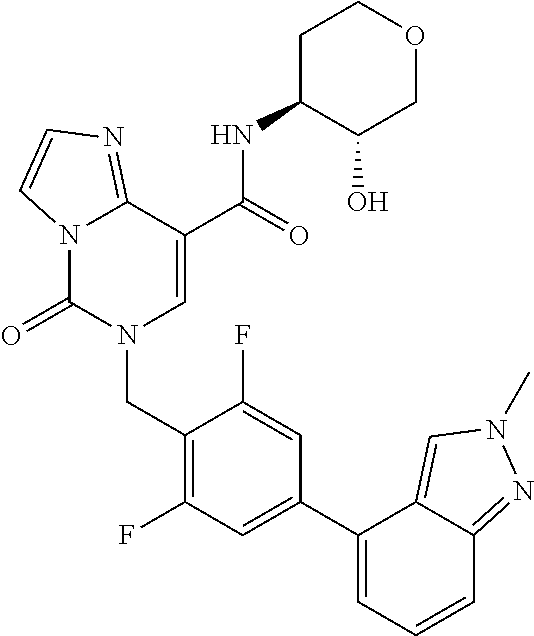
C12=NC=CN1C(=O)N(CC1=C(F)C=C(C3=CC=CC4=NN(C)C=C34)C=C1F)C=C2C(NC1C(O)COCC1)=O
